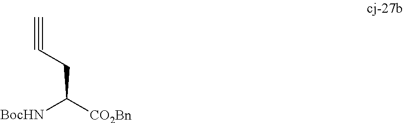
[BocHN]C([CO2Bn])CC#C
